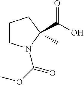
C1CN(C(OC)=O)C(C(O)=O)(C)C1
